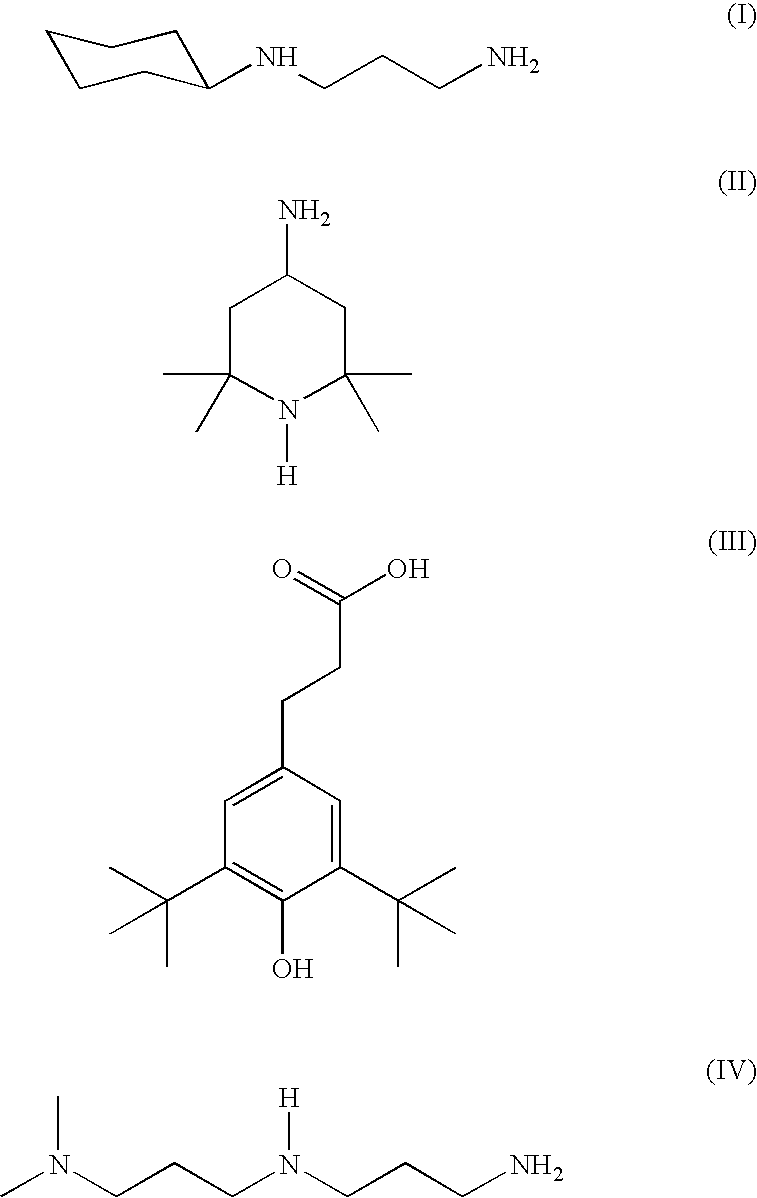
C1CCC(NCCCN)CC1.C1C(C)(C)N([H])C(C)(C)CC1N.C1(CCC(O)=O)=CC(C(C)(C)C)=C(O)C(C(C)(C)C)=C1.CN(CCCN(CCCN)[H])C
